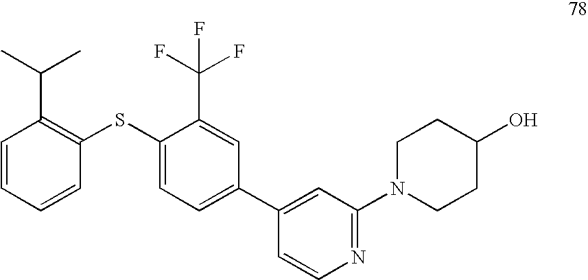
C1=CC=CC(SC2=CC=C(C3=CC(N4CCC(O)CC4)=NC=C3)C=C2C(F)(F)F)=C1C(C)C
